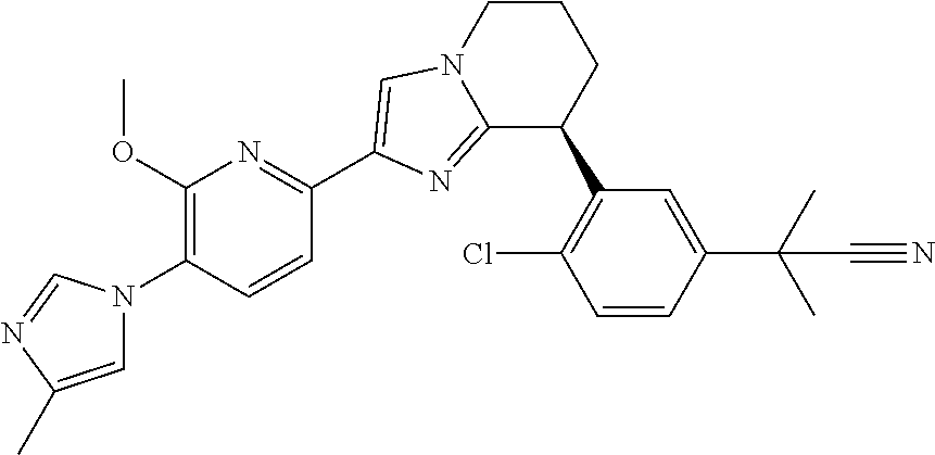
C1(OC)=C(N2C=C(C)N=C2)C=CC(C2=CN3C(=N2)C(C2=C(Cl)C=CC(C(C)(C)C#N)=C2)CCC3)=N1
